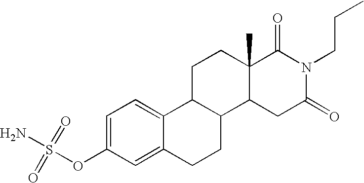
C1(OS(N)(=O)=O)=CC=C2C(=C1)CCC1C2CCC2(C)C1CC(=O)N(CCC)C2=O
